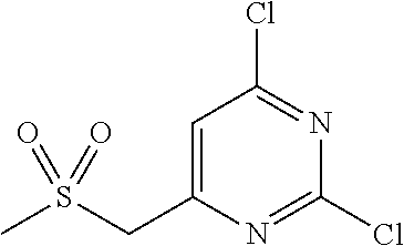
S(CC1=CC(Cl)=NC(Cl)=N1)(C)(=O)=O
